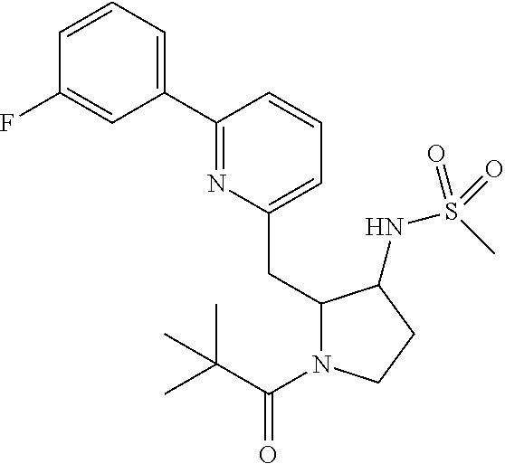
C1=CC=C(C2=NC(CC3N(C(=O)C(C)(C)C)CCC3NS(C)(=O)=O)=CC=C2)C=C1F
